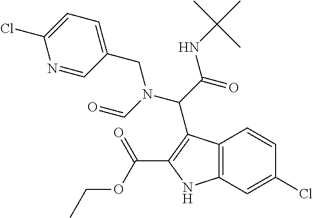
O=CN(C(C(=O)NC(C)(C)C)C1=C(C(OCC)=O)NC2=C1C=CC(Cl)=C2)CC1=CC=C(Cl)N=C1
